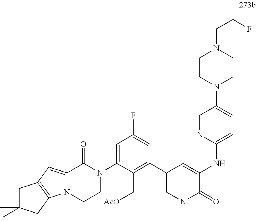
C1=C(N2C(=O)C3=CC4=C(N3CC2)CC(C)(C)C4)C(C[AcO])=C(C2=CN(C)C(=O)C(NC3=CC=C(N4CCN(CCF)CC4)C=N3)=C2)C=C1F
